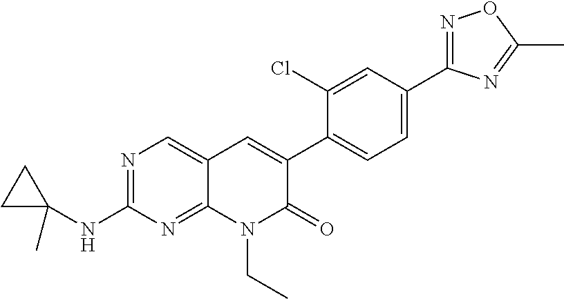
N1=C(C2=CC=C(C3=CC4=CN=C(NC5(C)CC5)N=C4N(CC)C3=O)C(Cl)=C2)N=C(C)O1
